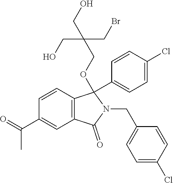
C1=CC2=C(C=C1C(=O)C)C(=O)N(CC1=CC=C(Cl)C=C1)C2(C1=CC=C(Cl)C=C1)OCC(CO)(CBr)CO
